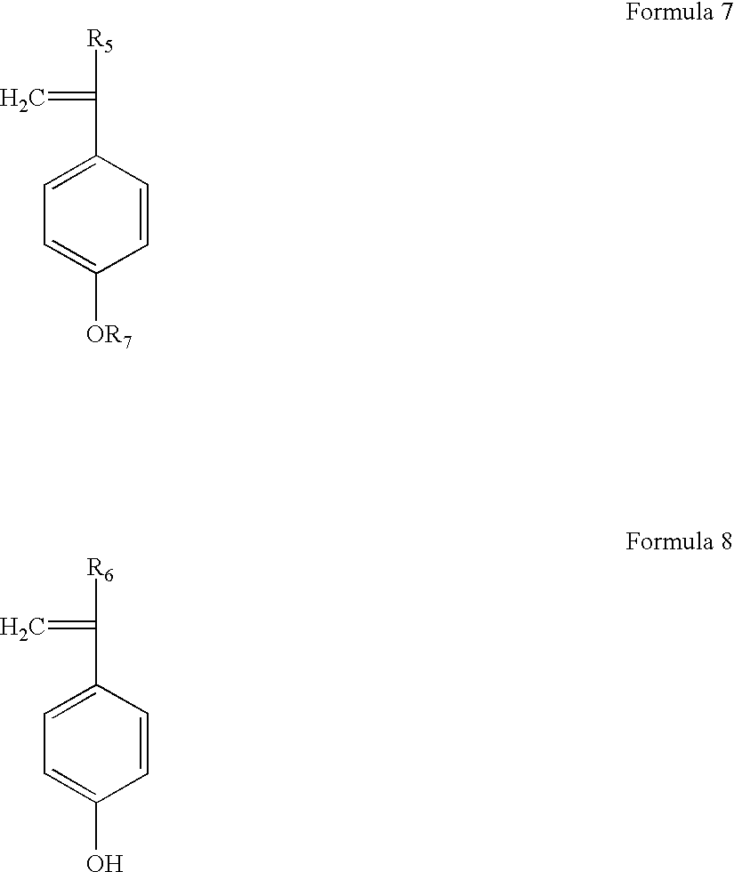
[R5]C(=C)C1=CC=C([OR7])C=C1.[R6]C(=C)C1=CC=C(O)C=C1
